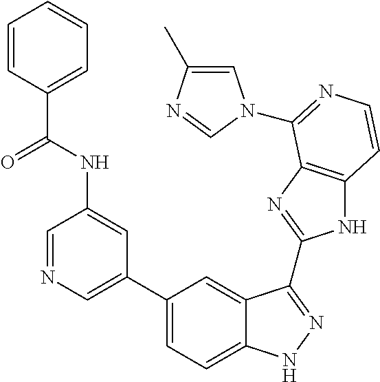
C1(C2=CN=CC(NC(=O)C3=CC=CC=C3)=C2)=CC=C2C(=C1)C(C1=NC3=C(N1)C=CN=C3N1C=C(C)N=C1)=NN2
